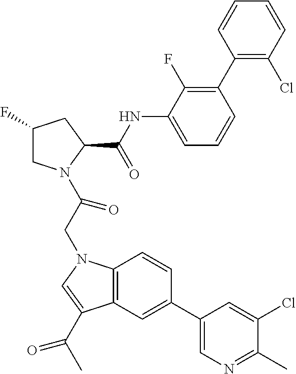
C1(F)CN(C(CN2C3=C(C(C(C)=O)=C2)C=C(C2=CN=C(C)C(Cl)=C2)C=C3)=O)C(C(NC2=CC=CC(C3=C(Cl)C=CC=C3)=C2F)=O)C1
